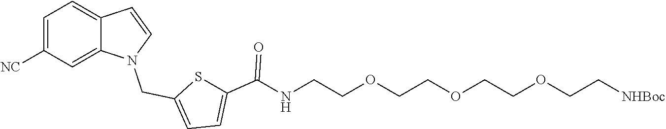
C1=C([NC])C=C2C(=C1)C=CN2CC1=CC=C(C(NCCOCCOCCOCC[NHBoc])=O)S1
